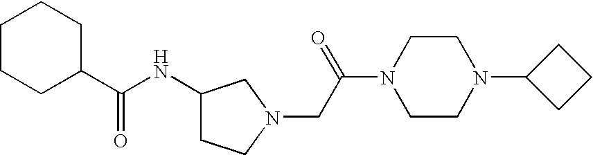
C(NC1CCN(CC(N2CCN(C3CCC3)CC2)=O)C1)(C1CCCCC1)=O
